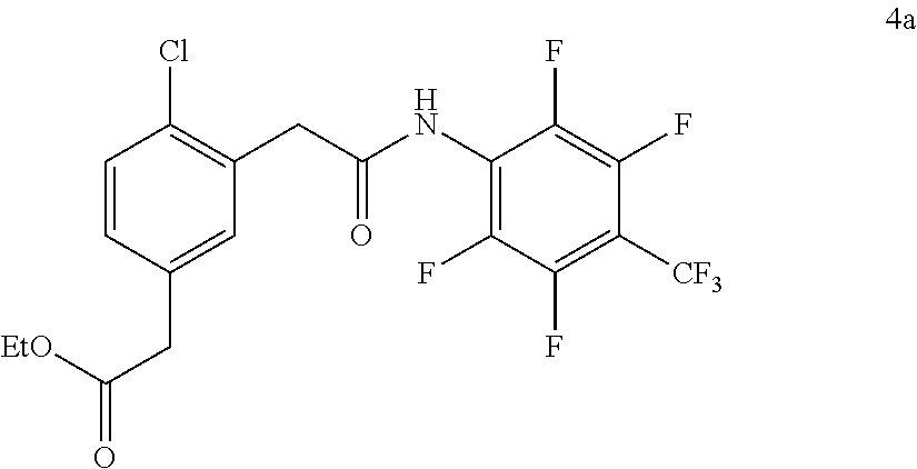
C1=CC(CC(=O)[EtO])=CC(CC(NC2=C(F)C(F)=C([CF3])C(F)=C2F)=O)=C1Cl
